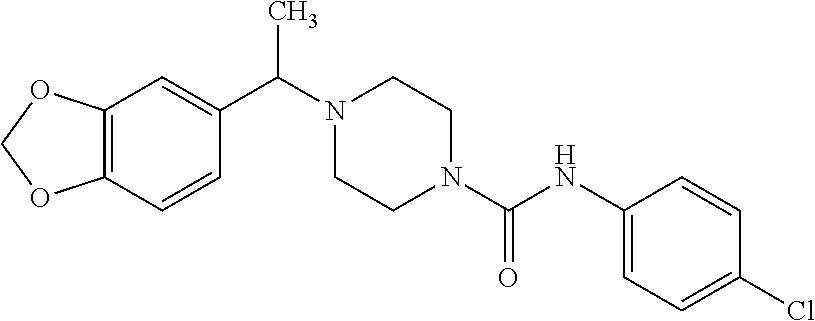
N1(C(C2=CC3=C(C=C2)OCO3)C)CCN(C(NC2=CC=C(Cl)C=C2)=O)CC1
